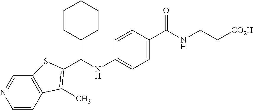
C1=C(C(NCC[CO2H])=O)C=CC(NC(C2CCCCC2)C2=C(C)C3=C(C=NC=C3)S2)=C1
